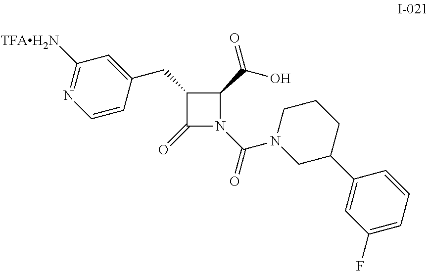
C1(CC2=CC([TFAH2N])=NC=C2)C(=O)N(C(=O)N2CC(C3=CC(F)=CC=C3)CCC2)C1C(O)=O
